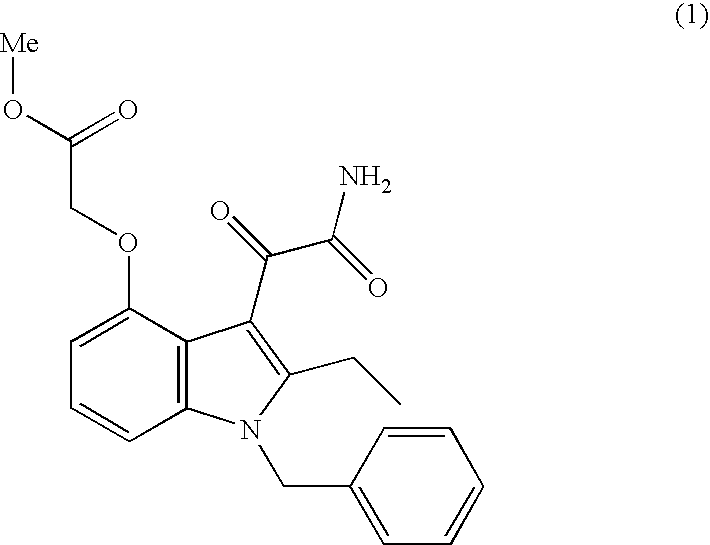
C12=C(C(OCC(O[Me])=O)=CC=C1)C(C(=O)C(=O)N)=C(CC)N2CC1=CC=CC=C1
